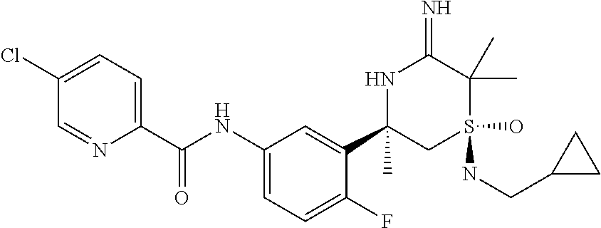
C1(C(NC2=CC=C(F)C(C3(C)CS(NCC4CC4)(O)C(C)(C)C(=N)N3)=C2)=O)=CC=C(Cl)C=N1
